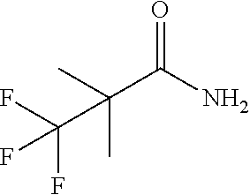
C(C(C)(C(F)(F)F)C)(N)=O
